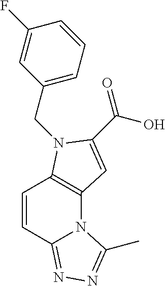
C1=CC2=NN=C(C)N2C2=C1N(CC1=CC=CC(F)=C1)C(C(O)=O)=C2
